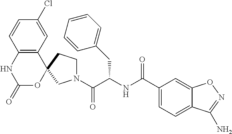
N1(C(C(NC(C2=CC=C3C(=C2)ON=C3N)=O)CC2=CC=CC=C2)=O)CCC2(C1)C1=C(NC(=O)O2)C=CC(Cl)=C1
